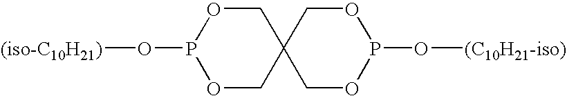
P1(O[(iso-C10H21)])OCC2(CO1)COP(O[(C10H21-iso)])OC2
